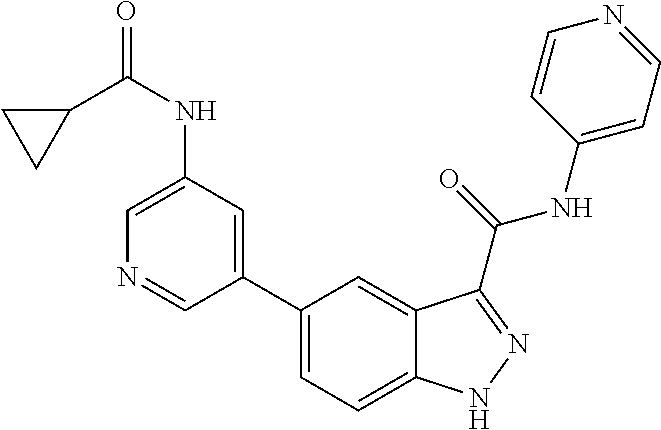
C1(NC(C2CC2)=O)=CN=CC(C2=CC=C3C(=C2)C(C(NC2=CC=NC=C2)=O)=NN3)=C1
